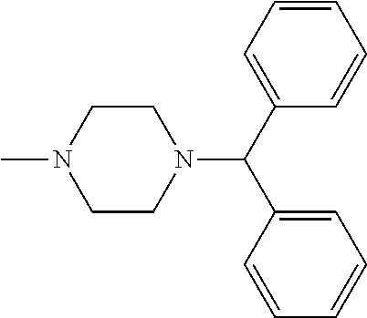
C1=CC=CC(C(C2=CC=CC=C2)N2CCN(C)CC2)=C1
